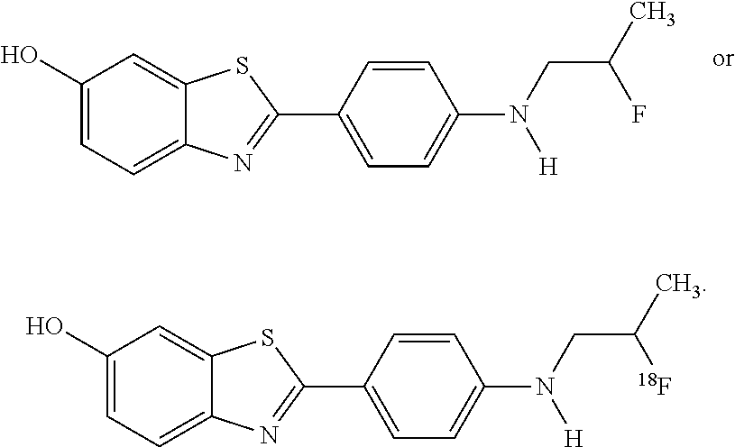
C1(O)=CC=C2C(=C1)SC(C1=CC=C(N(CC(C)F)[H])C=C1)=N2.C1(O)=CC=C2C(=C1)SC(C1=CC=C(N(CC(C)[18F])[H])C=C1)=N2
